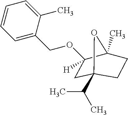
C1=CC=C(C)C(COC2([H])CC3(C(C)C)CCCC2(C)O3)=C1
